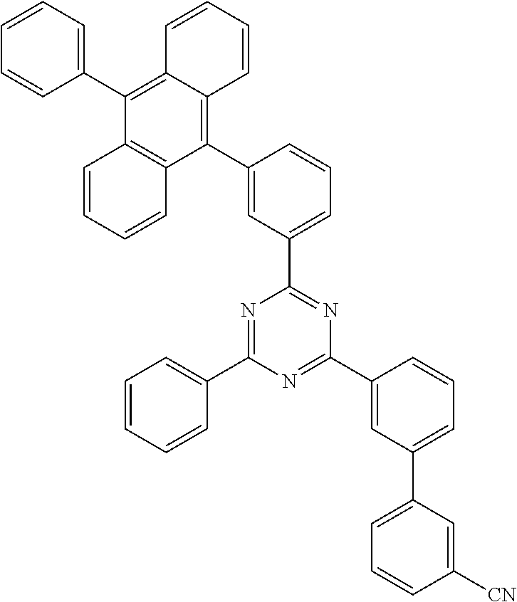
C1(C2=CC(C3=NC(C4=CC(C5=CC=CC([CN])=C5)=CC=C4)=NC(C4=CC=CC=C4)=N3)=CC=C2)=C2C(=C(C3=CC=CC=C3)C3=C1C=CC=C3)C=CC=C2
